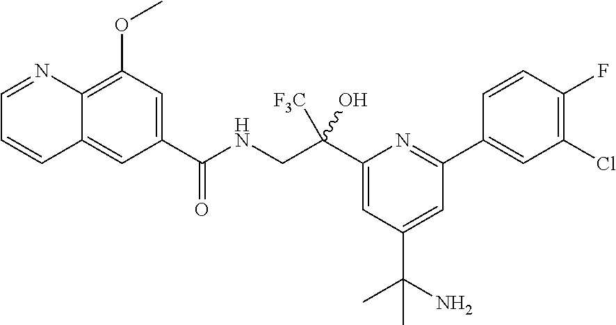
C1(C(CNC(=O)C2=CC(OC)=C3C(=C2)C=CC=N3)([F3C])O)=CC(C(N)(C)C)=CC(C2=CC(Cl)=C(F)C=C2)=N1
